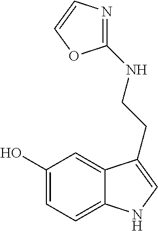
C1(O)=CC=C2C(=C1)C(CCNC1=NC=CO1)=CN2
